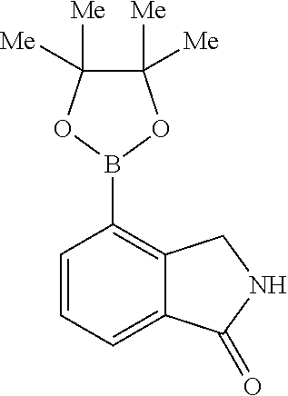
C1([Me])([Me])C([Me])([Me])OB(C2=C3C(=CC=C2)C(=O)NC3)O1
